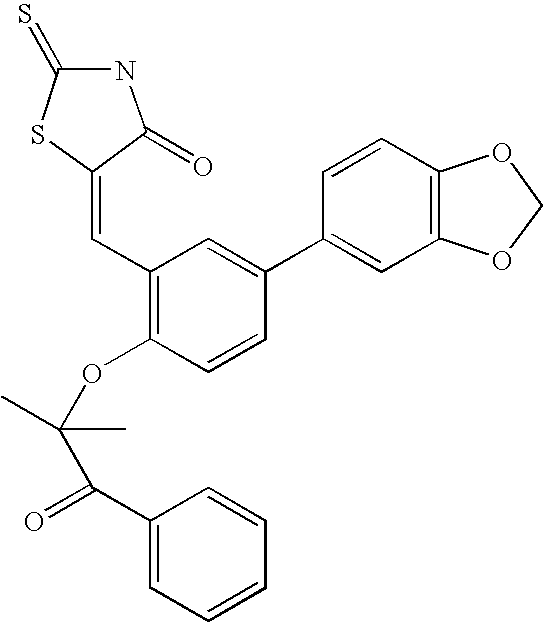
S1C(=CC2=C(OC(C(C3=CC=CC=C3)=O)(C)C)C=CC(C3=CC4=C(C=C3)OCO4)=C2)C(=O)NC1=S
